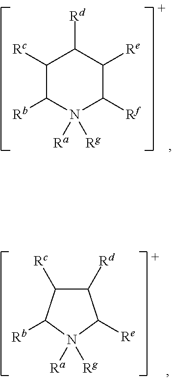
C1([Rd])C([Rc])C([Rb])N([Ra])([Rg])C1[Re].C1([Rc])C([Rb])N([Ra])([Rg])C([Rf])C([Re])C1[Rd]
